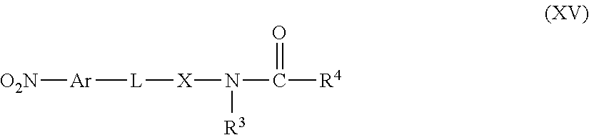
[L]([X]N(C(=O)[R4])[R3])[Ar][O2N]
